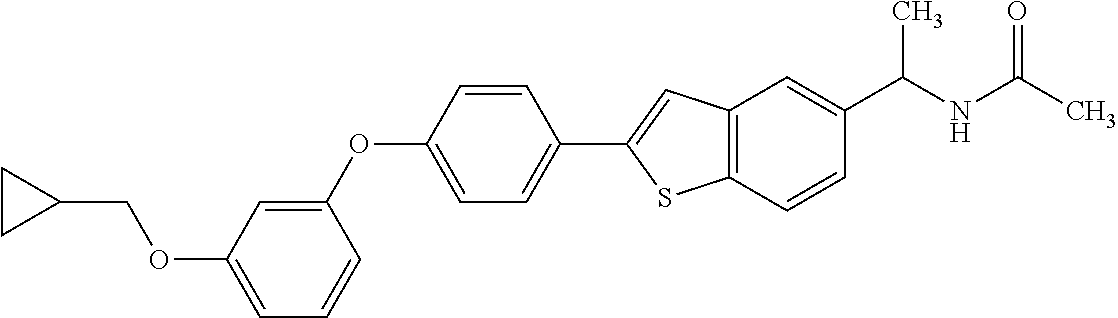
O(C1=CC=CC(OC2=CC=C(C3=CC4=C(S3)C=CC(C(NC(C)=O)C)=C4)C=C2)=C1)CC1CC1
